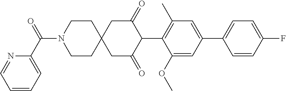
C1(OC)=CC(C2=CC=C(F)C=C2)=CC(C)=C1C1C(=O)CC2(CC1=O)CCN(C(C1=CC=CC=N1)=O)CC2
